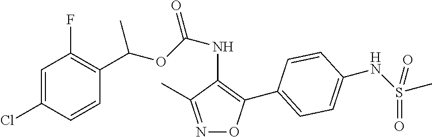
C1=C(Cl)C=CC(C(OC(NC2=C(C3=CC=C(NS(C)(=O)=O)C=C3)ON=C2C)=O)C)=C1F
